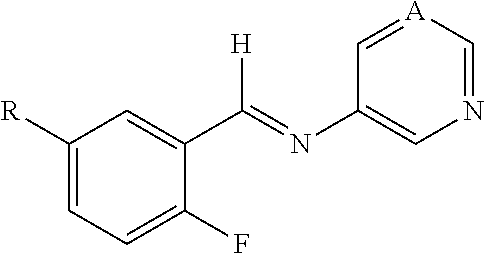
C1([R])=CC=C(F)C(C(=NC2=CN=C[A]=C2)[H])=C1
